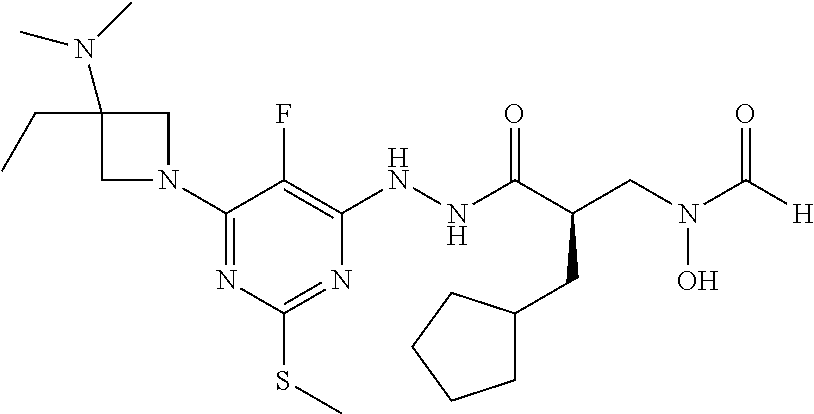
C1N(C2=NC(SC)=NC(NNC(C(CC3CCCC3)CN(C([H])=O)O)=O)=C2F)CC1(CC)N(C)C
